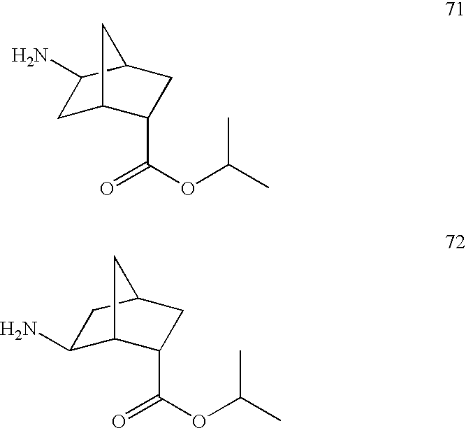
C1C2C(C(OC(C)C)=O)CC(C1N)C2.C1(N)C2C(C(OC(C)C)=O)CC(C1)C2
